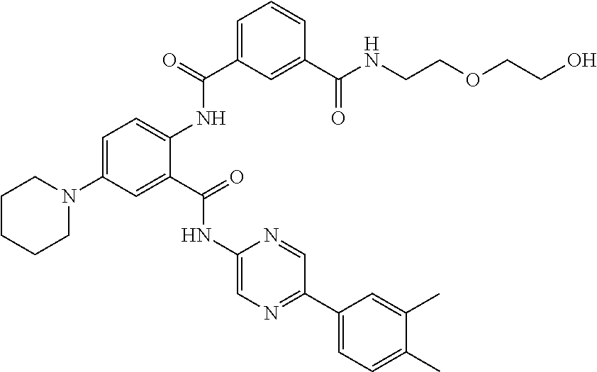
C1CCCN(C2=CC=C(NC(C3=CC=CC(C(NCCOCCO)=O)=C3)=O)C(C(=O)NC3=CN=C(C4=CC=C(C)C(C)=C4)C=N3)=C2)C1
